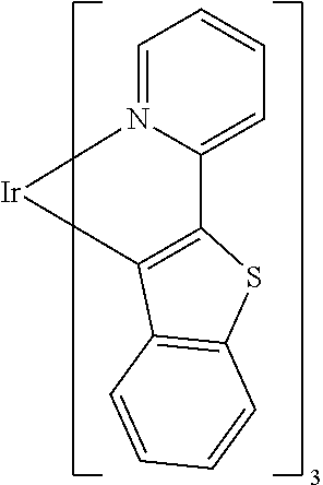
C1=N2C(=CC=C1)C1=C([Ir]2)C2=C(S1)C=CC=C2
